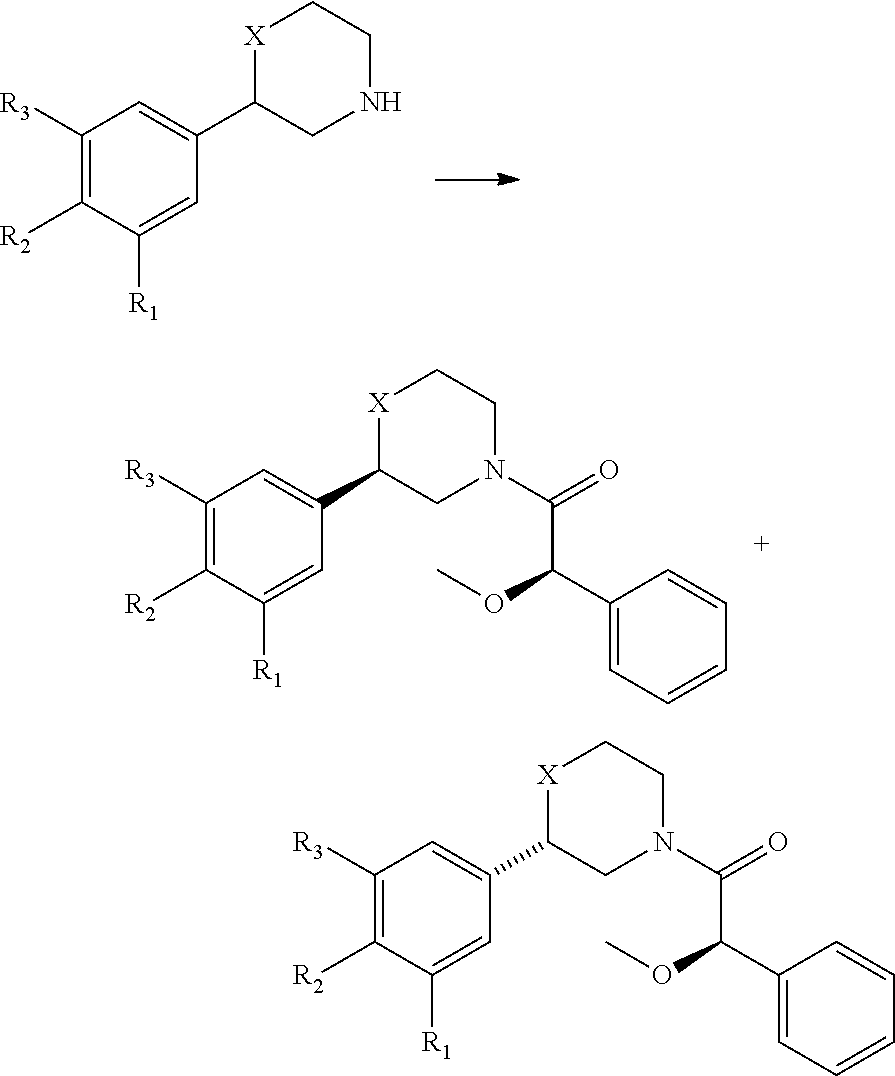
C1([R3])=C([R2])C([R1])=CC(C2CNCC[X]2)=C1.C1([R3])=C([R2])C([R1])=CC(C2CN(C(=O)C(C3=CC=CC=C3)OC)CC[X]2)=C1.C1([R3])=C([R2])C([R1])=CC(C2CN(C(=O)C(C3=CC=CC=C3)OC)CC[X]2)=C1
